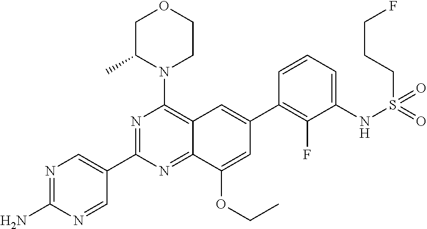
N1=C(N)N=CC(C2=NC(N3CCOCC3C)=C3C(=N2)C(OCC)=CC(C2=C(F)C(NS(=O)(=O)CCCF)=CC=C2)=C3)=C1
